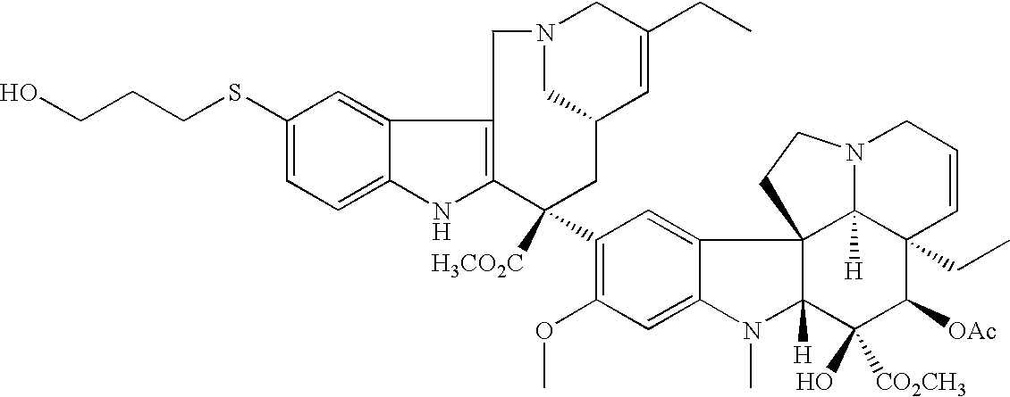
C1(SCCCO)=CC=C2C(=C1)C1=C(N2)C([H3CO2C])(C2=C(OC)C=C3C(=C2)C24C([H])(N3C)C(O)([CO2CH3])C([OAc])C3(CC)C2([H])N(CC=C3)CC4)CC2C=C(CC)CN(C2)C1
